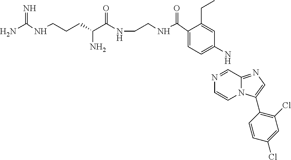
C1=NC=CN2C1=NC=C2C1=C(Cl)C=C(Cl)C=C1.C1(C(NCCNC(C(CCCNC(N)=N)N)=O)=O)=CC=C(N)C=C1CC
